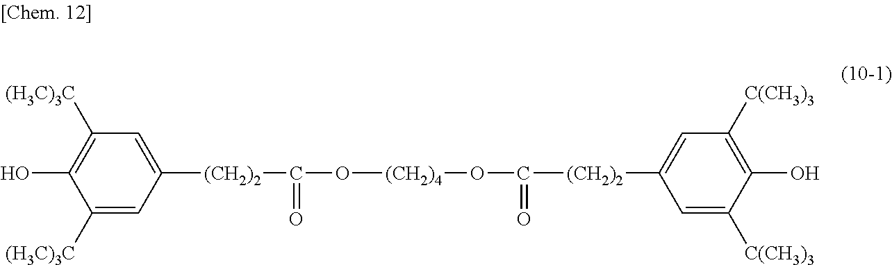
C1([(H3C)3C])=CC([(CH2)2]C(O[(CH2)4]OC(=O)[(CH2)2]C2=CC([C(CH3)3])=C(O)C([C(CH3)3])=C2)=O)=CC([(H3C)3C])=C1O
